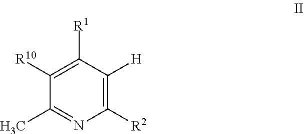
N1=C(C)C([R10])=C([R1])C([H])=C1[R2]
